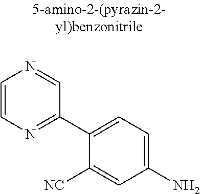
C1=CN=C(C2=CC=C(N)C=C2[NC])C=N1
